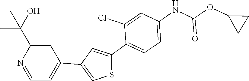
C1=C(Cl)C(C2=CC(C3=CC=NC(C(C)(C)O)=C3)=CS2)=CC=C1NC(=O)OC1CC1
